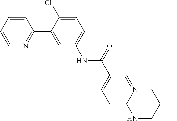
C1(C2=CC(NC(C3=CC=C(NCC(C)C)N=C3)=O)=CC=C2Cl)=NC=CC=C1
